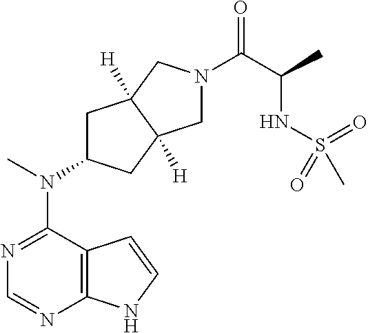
N1=C(N(C2CC3([H])C([H])(C2)CN(C(C(NS(C)(=O)=O)C)=O)C3)C)C2=C(N=C1)NC=C2
